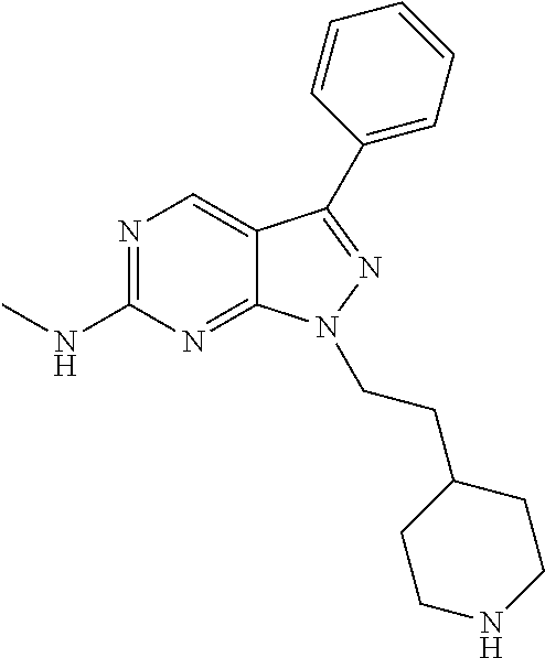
N1=C(NC)N=C2C(=C1)C(C1=CC=CC=C1)=NN2CCC1CCNCC1
